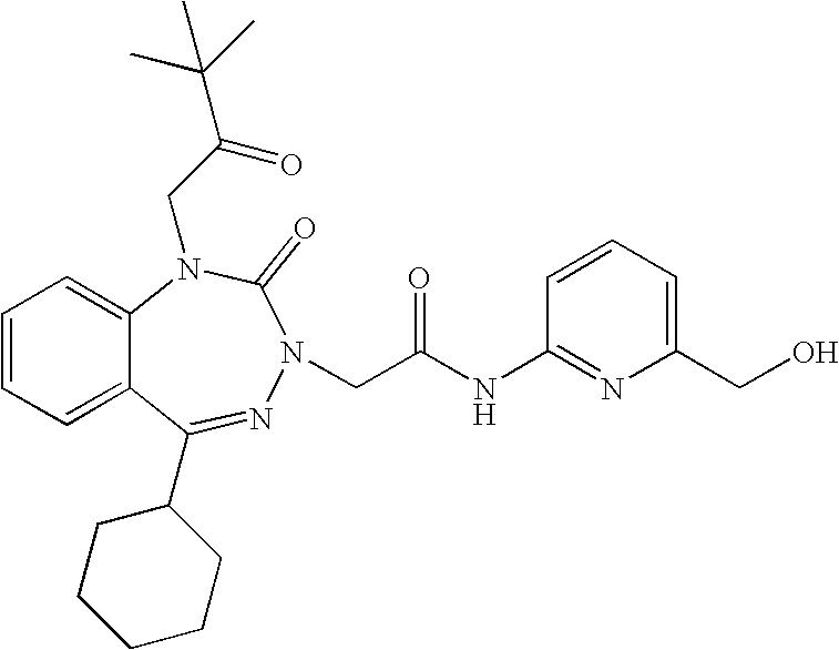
C1=CC=C2C(=C1)N(CC(C(C)(C)C)=O)C(=O)N(CC(NC1=NC(CO)=CC=C1)=O)N=C2C1CCCCC1
